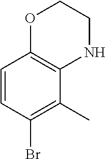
C1=CC(Br)=C(C)C2=C1OCCN2
